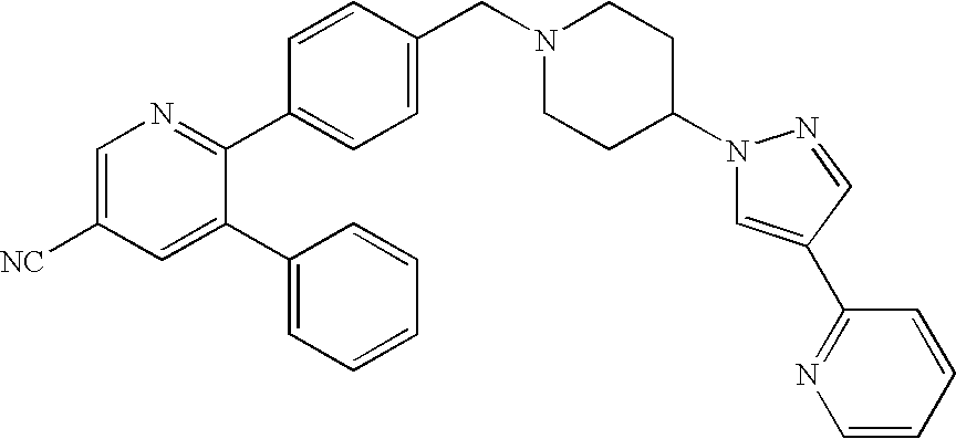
C1=C([NC])C=C(C2=CC=CC=C2)C(C2=CC=C(CN3CCC(N4C=C(C5=NC=CC=C5)C=N4)CC3)C=C2)=N1
